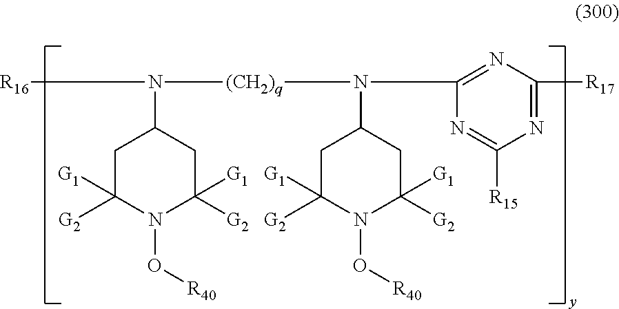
[R16]N([(CH2)q]N(C1=NC([R17])=NC([R15])=N1)C1CC([G2])([G1])N(O[R40])C([G2])([G1])C1)C1CC([G2])([G1])N(O[R40])C([G2])([G1])C1
